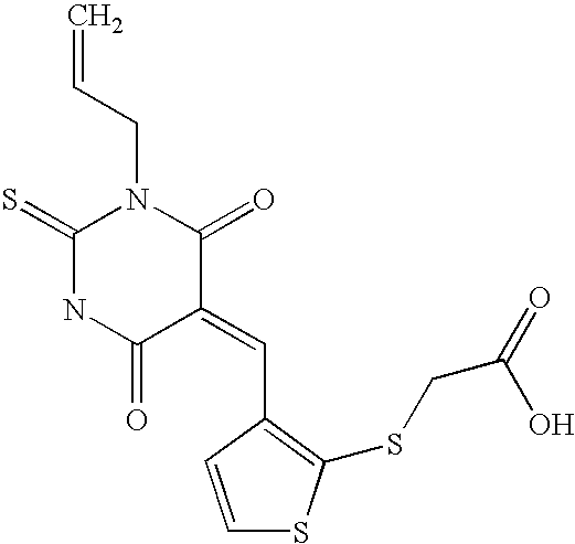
C=CCN1C(=S)NC(=O)C(=CC2=C(SCC(O)=O)SC=C2)C1=O
